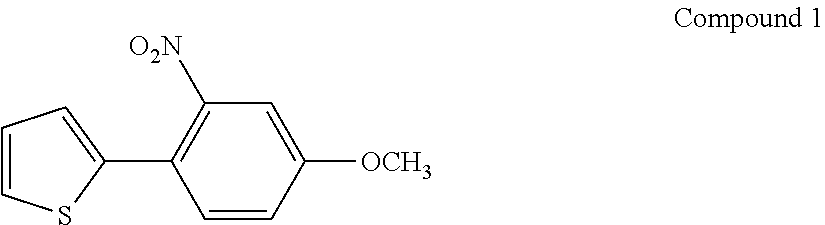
C1=CC([OCH3])=CC([O2N])=C1C1=CC=CS1
